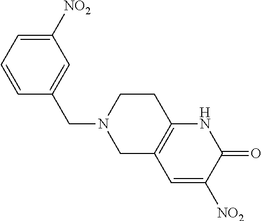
C1([NO2])=CC=CC(CN2CC3=C(CC2)NC(=O)C([NO2])=C3)=C1
